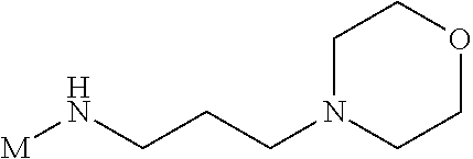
C(CN[M])CN1CCOCC1
